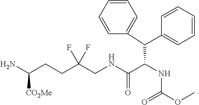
C(CCC(CNC(C(NC(OC)=O)C(C1=CC=CC=C1)C1=CC=CC=C1)=O)(F)F)(N)[CO2Me]
